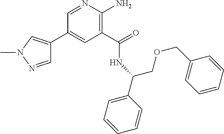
C1(C2=CN(C)N=C2)=CC(C(=O)NC(COCC2=CC=CC=C2)C2=CC=CC=C2)=C(N)N=C1
